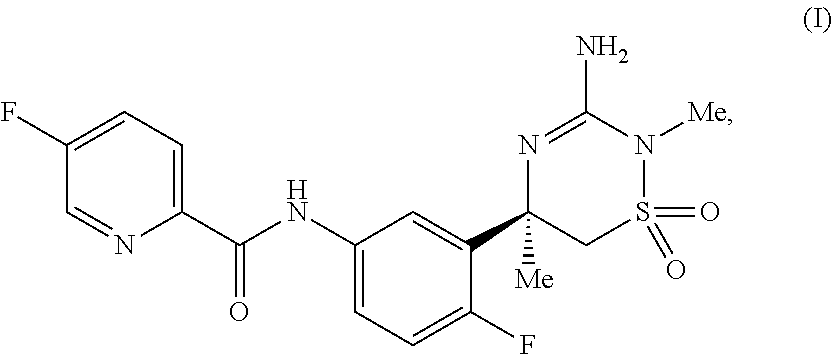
C1([Me])(C2=CC(NC(C3=CC=C(F)C=N3)=O)=CC=C2F)CS(=O)(=O)N([Me])C(N)=N1
